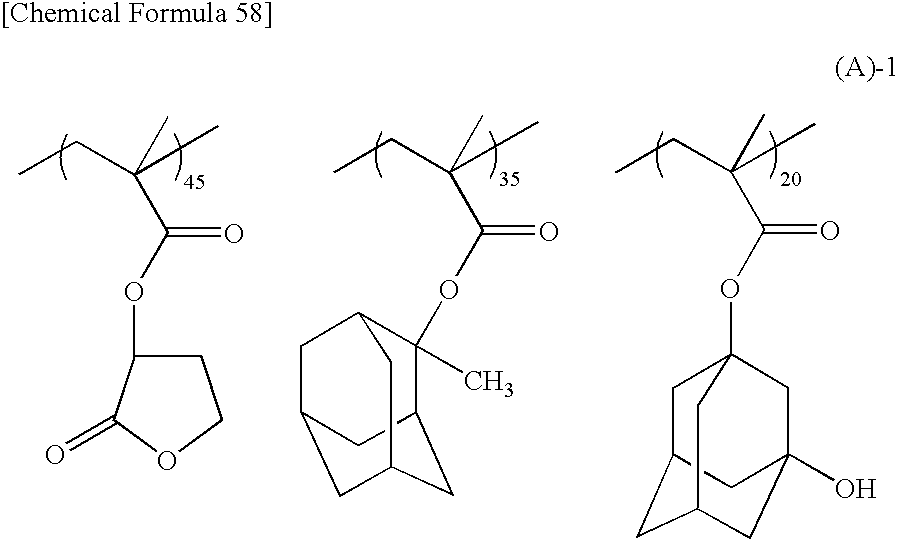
C1C(OC(C(C)(CC)C)=O)C(=O)OC1.C1(OC(C(C)(CC)C)=O)(C)C2CC3CC(CC1C3)C2.C1C2CC3CC(O)(CC1(OC(C(C)(CC)C)=O)C3)C2
